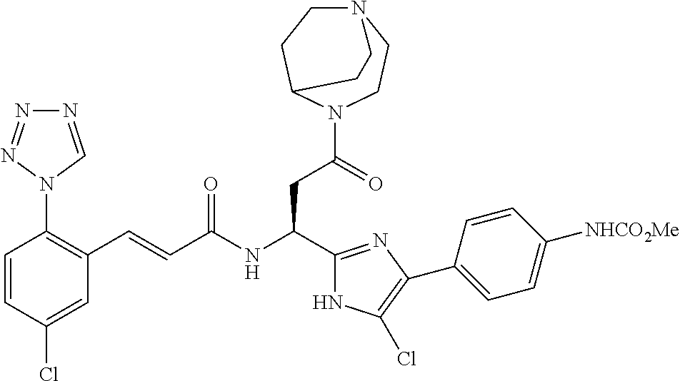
C1=CC(Cl)=CC(C=CC(NC(C2=NC(C3=CC=C([NHCO2Me])C=C3)=C(Cl)N2)CC(=O)N2CCN3CCC2CC3)=O)=C1N1C=NN=N1
